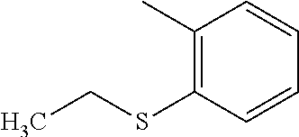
C1(C)=C(SCC)C=CC=C1
